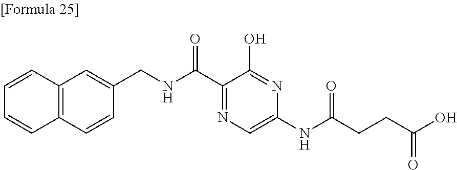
C12=C(C=CC(CNC(C3=NC=C(NC(CCC(O)=O)=O)N=C3O)=O)=C1)C=CC=C2
